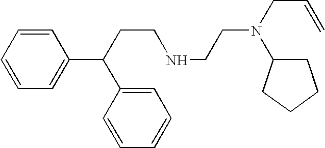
C(CCNCCN(C1CCCC1)CC=C)(C1=CC=CC=C1)C1=CC=CC=C1
